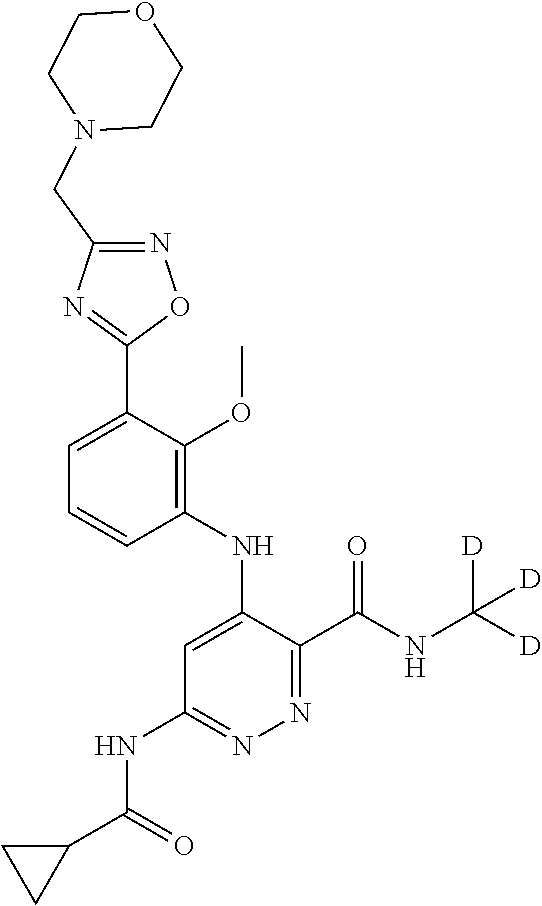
C1=C(C2=NC(CN3CCOCC3)=NO2)C(OC)=C(NC2=CC(NC(C3CC3)=O)=NN=C2C(NC([D])([D])[D])=O)C=C1
